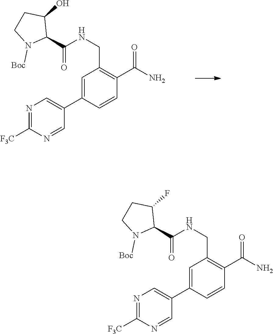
N1=C([F3C])N=CC(C2=CC(CNC(=O)C3C(O)CCN3[Boc])=C(C(N)=O)C=C2)=C1.N1=C([F3C])N=CC(C2=CC(CNC(=O)C3C(F)CCN3[Boc])=C(C(N)=O)C=C2)=C1
